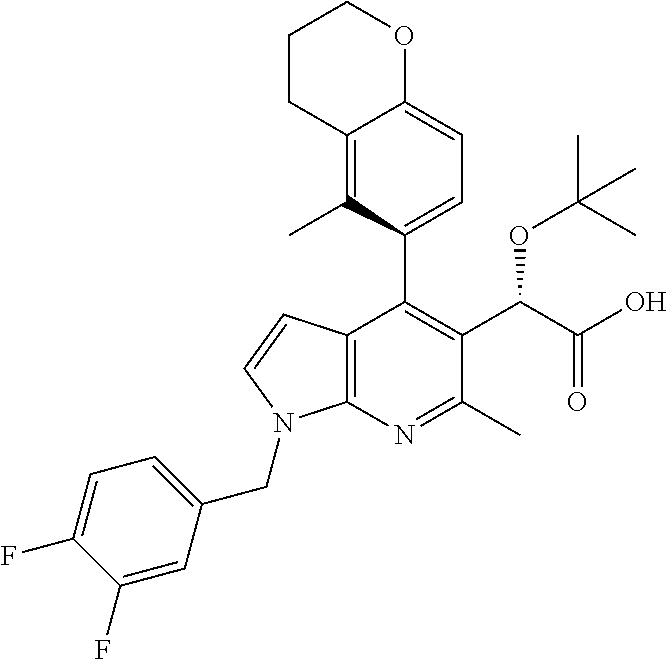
C12=C(N=C(C)C(C(C(O)=O)OC(C)(C)C)=C1C1=CC=C3C(=C1C)CCCO3)N(CC1=CC=C(F)C(F)=C1)C=C2
